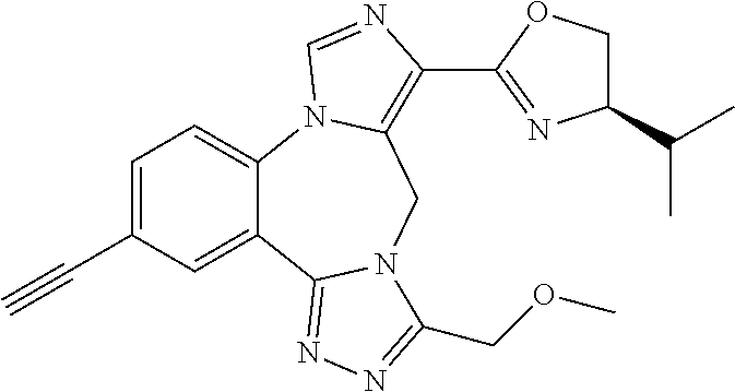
C12=CC=C(C#C)C=C1C1=NN=C(COC)N1CC1=C(C3=NC(C(C)C)CO3)N=CN21
